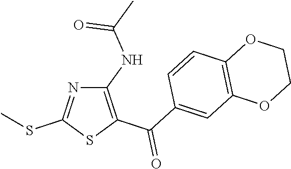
C1(NC(C)=O)=C(C(C2=CC3=C(C=C2)OCCO3)=O)SC(SC)=N1
